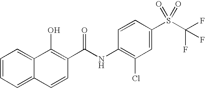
C12=CC=CC=C1C=CC(C(NC1=C(Cl)C=C(S(C(F)(F)F)(=O)=O)C=C1)=O)=C2O
